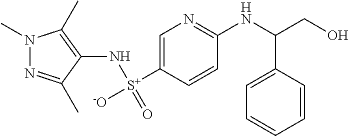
N1=C(C)C(N[S+](=O)([-O])C2=CN=C(NC(CO)C3=CC=CC=C3)C=C2)=C(C)N1C
